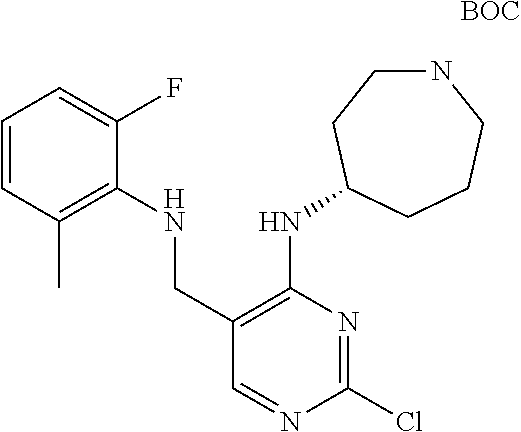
C1(CNC2=C(C)C=CC=C2F)=C(NC2CCNCCC2)N=C(Cl)N=C1.[BOC]
